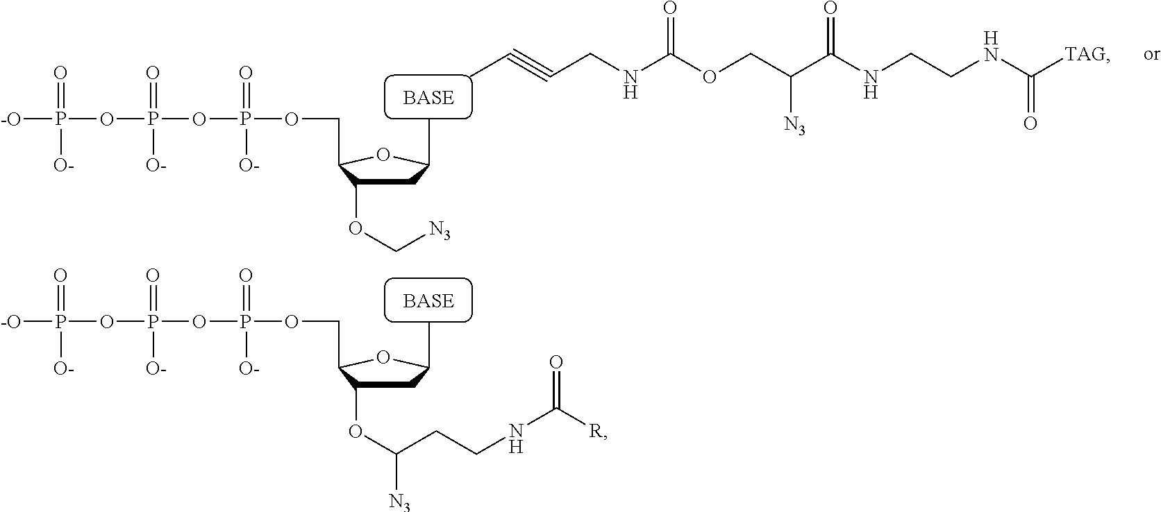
C1C(OC[N3])C(COP(=O)([O-])OP(=O)([O-])OP([-O])(=O)[O-])OC1C.CC#CCNC(OCC(C(NCCNC([TAG])=O)=O)[N3])=O.C1C(OC(CCNC([R])=O)[N3])C(COP(=O)([O-])OP(=O)([O-])OP([-O])(=O)[O-])OC1C
